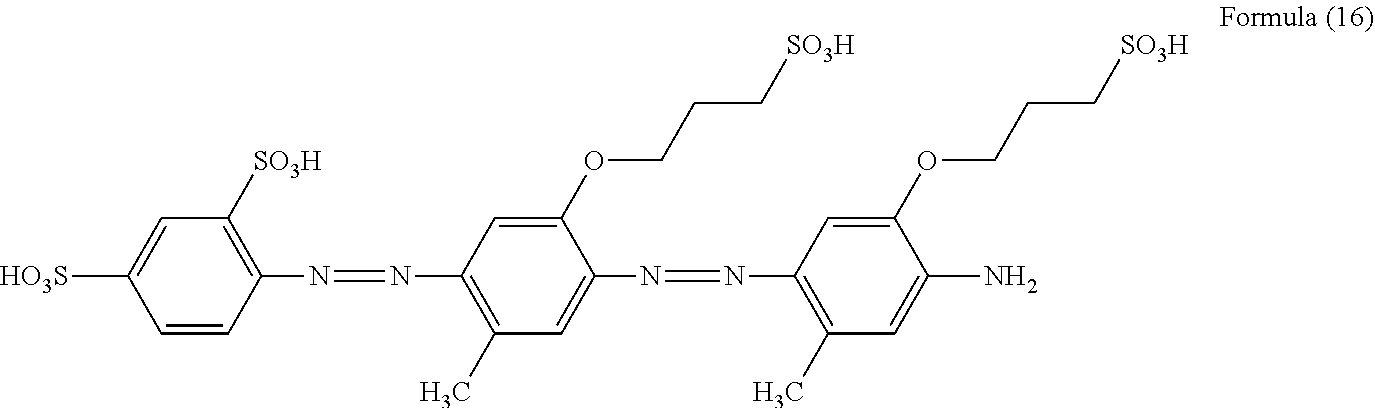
C1=CC(N=NC2=C(C)C=C(N=NC3=C(C)C=C(N)C(OCCC[SO3H])=C3)C(OCCC[SO3H])=C2)=C([SO3H])C=C1[HO3S]
